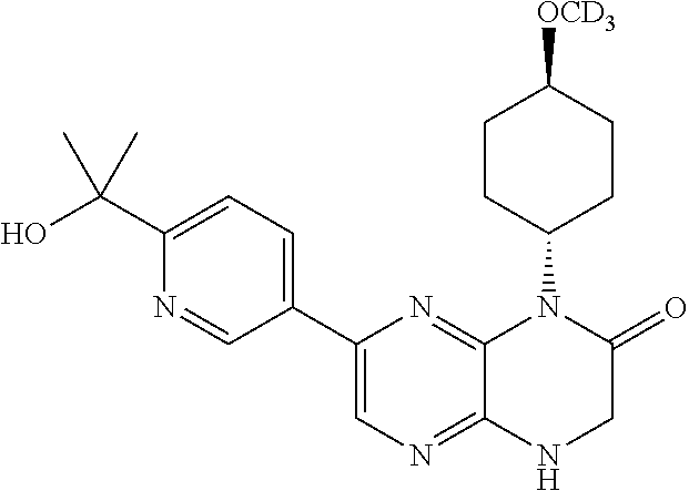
C1CC(N2C3=NC(C4=CC=C(C(O)(C)C)N=C4)=CN=C3NCC2=O)CCC1[OCD3]
